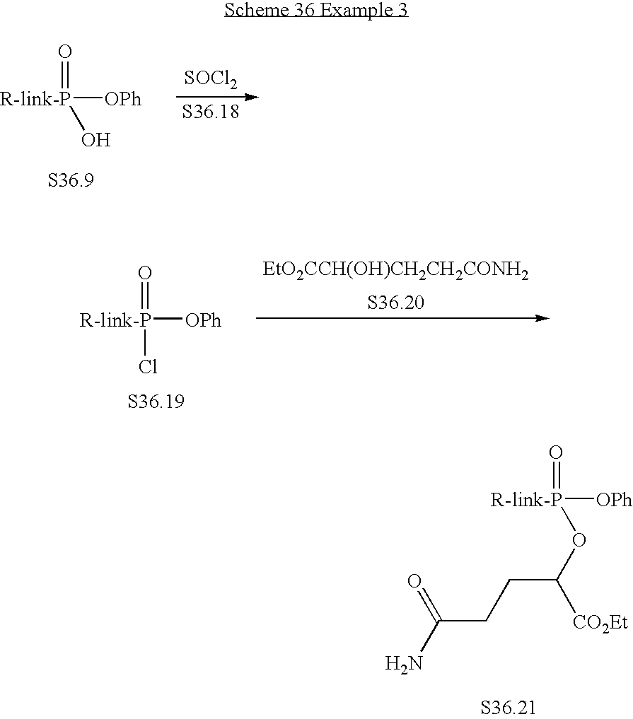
[R-link-P](O)(=O)[OPh].[SOCl2].[R-link-P](Cl)(=O)[OPh].[EtO2CCH(OH)CH2CH2CONH2].[R-link-P](OC([CO2Et])CCC(N)=O)(=O)[OPh]
